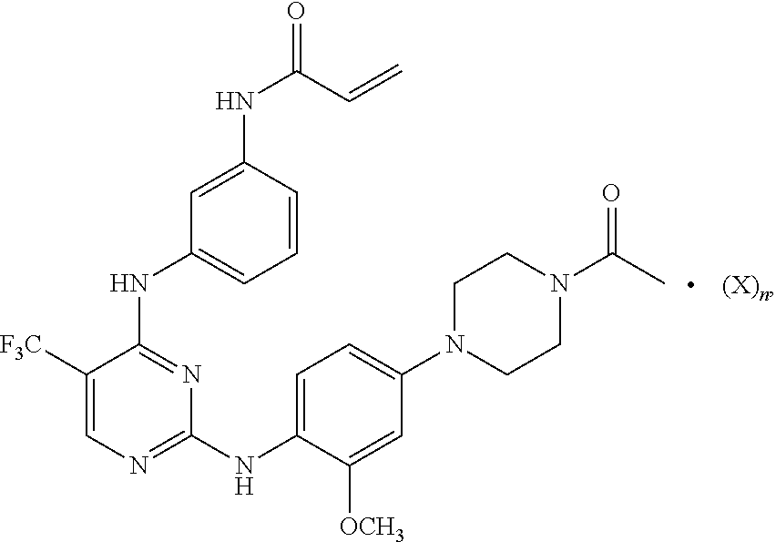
C1([F3C])=CN=C(NC2=CC=C(N3CCN(C(C)=O)CC3)C=C2[OCH3])N=C1NC1=CC=CC(NC(C=C)=O)=C1
